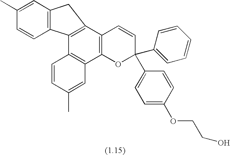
C12=C(C3=C(C4=C1C1=C(C=C(C)C=C1)C4)C=CC(C1=CC=CC=C1)(C1=CC=C(OCCO)C=C1)O3)C=C(C)C=C2
